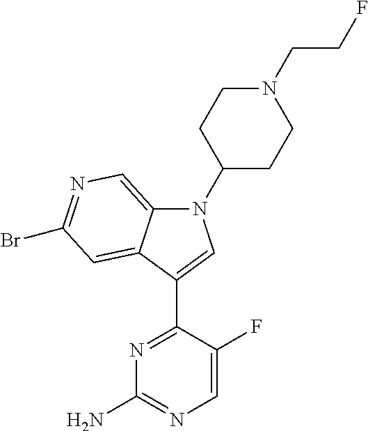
N1=C(C2=CN(C3CCN(CCF)CC3)C3=CN=C(Br)C=C32)C(F)=CN=C1N
